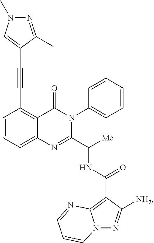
C1=CC=C2C(=C1C#CC1=CN(C)N=C1C)C(=O)N(C1=CC=CC=C1)C(C([Me])NC(=O)C1=C3N(N=C1[NH2])C=CC=N3)=N2
